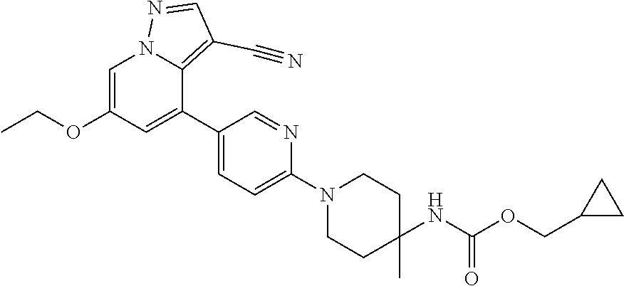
CCOC1=CN2C(=C(C#N)C=N2)C(C2=CC=C(N3CCC(NC(OCC4CC4)=O)(C)CC3)N=C2)=C1
